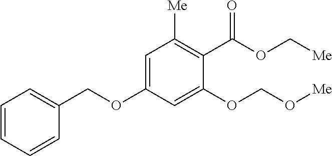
C1=CC=CC(COC2=CC([Me])=C(C(OC[Me])=O)C(OCO[Me])=C2)=C1
